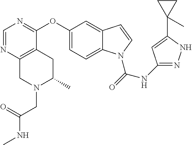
C1(OC2=NC=NC3=C2CC(C)N(CC(NC)=O)C3)=CC=C2C(=C1)C=CN2C(=O)NC1=NNC(C2(C)CC2)=C1
